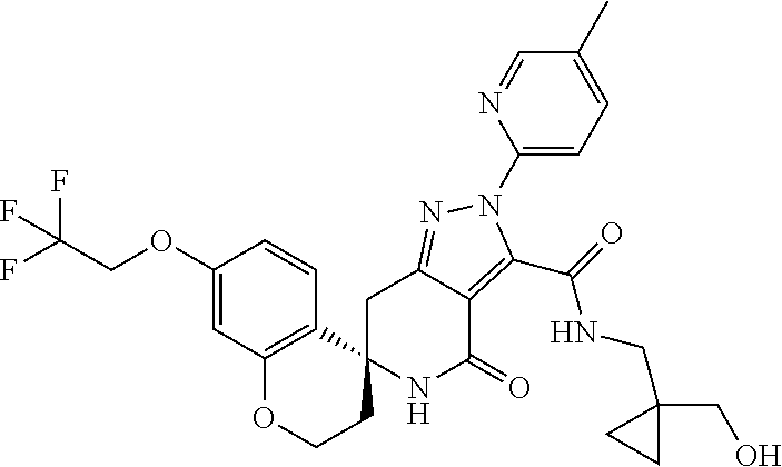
C1C2=NN(C3=CC=C(C)C=N3)C(C(=O)NCC3(CO)CC3)=C2C(=O)NC12CCOC1=C2C=CC(OCC(F)(F)F)=C1
